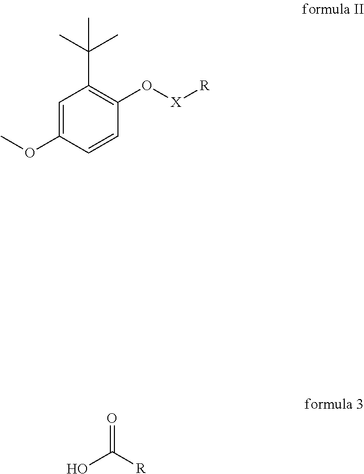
C1=C(OC)C=CC(O[X][R])=C1C(C)(C)C.OC([R])=O
